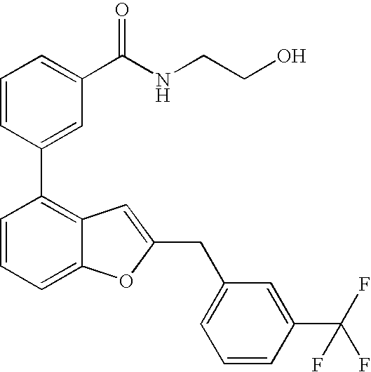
C1=CC(C2=C3C(=CC=C2)OC(CC2=CC=CC(C(F)(F)F)=C2)=C3)=CC(C(NCCO)=O)=C1
